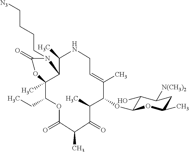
C(CCCN1C(=O)OC2(C)C(CC)OC(=O)C(C)C(=O)C(C)C(OC3C(O)C([N(CH3)2])CC(C)O3)C(C)=CCNC(C)C12)[N3]
